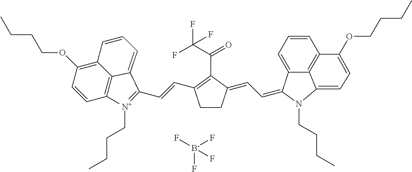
C(C1=C(C=CC2=[N+](CCCC)C3=C4C(=C(OCCCC)C=C3)C=CC=C42)CCC1=CC=C1C2=CC=CC3=C2C(=CC=C3OCCCC)N1CCCC)(C(F)(F)F)=O.[B-](F)(F)(F)F
